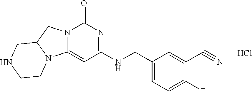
C1(F)=CC=C(CNC2=NC(=O)N3C(=C2)N2C(C3)CNCC2)C=C1C#N.Cl
